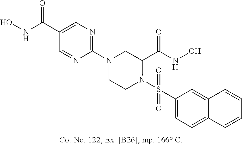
N1(S(C2=CC=C3C(=C2)C=CC=C3)(=O)=O)C(C(NO)=O)CN(C2=NC=C(C(=O)NO)C=N2)CC1
